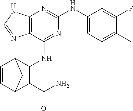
C12=C(N=C(NC3=CC=C(C)C(F)=C3)N=C1NC1C3C=CC(C1C(N)=O)C3)NC=N2
